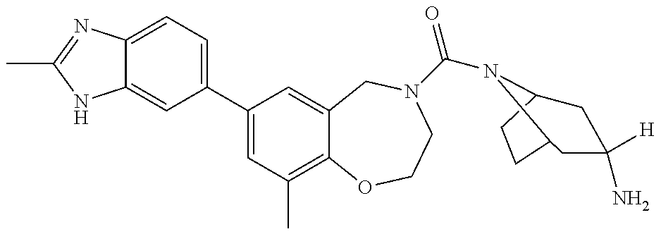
C12=CC(C3=CC(C)=C4C(=C3)CN(C(=O)N3C5CCC3CC([H])(N)C5)CCO4)=CC=C1N=C(C)N2
